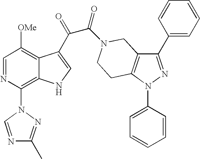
C1=NC(N2N=C(C)N=C2)=C2C(=C1[OMe])C(C(=O)C(=O)N1CC3=C(N(C4=CC=CC=C4)N=C3C3=CC=CC=C3)CC1)=CN2
